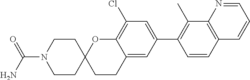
C1CN(C(N)=O)CCC12CCC1=CC(C3=C(C)C4=C(C=C3)C=CC=N4)=CC(Cl)=C1O2
